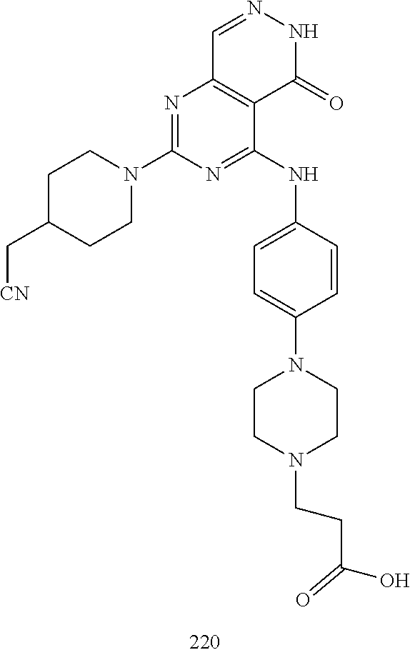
C1=NNC(=O)C2=C1N=C(N1CCC(C[CN])CC1)N=C2NC1=CC=C(N2CCN(CCC(=O)O)CC2)C=C1
